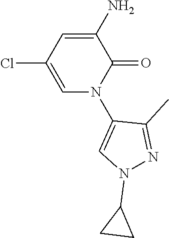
C1(N)=CC(Cl)=CN(C2=CN(C3CC3)N=C2C)C1=O
